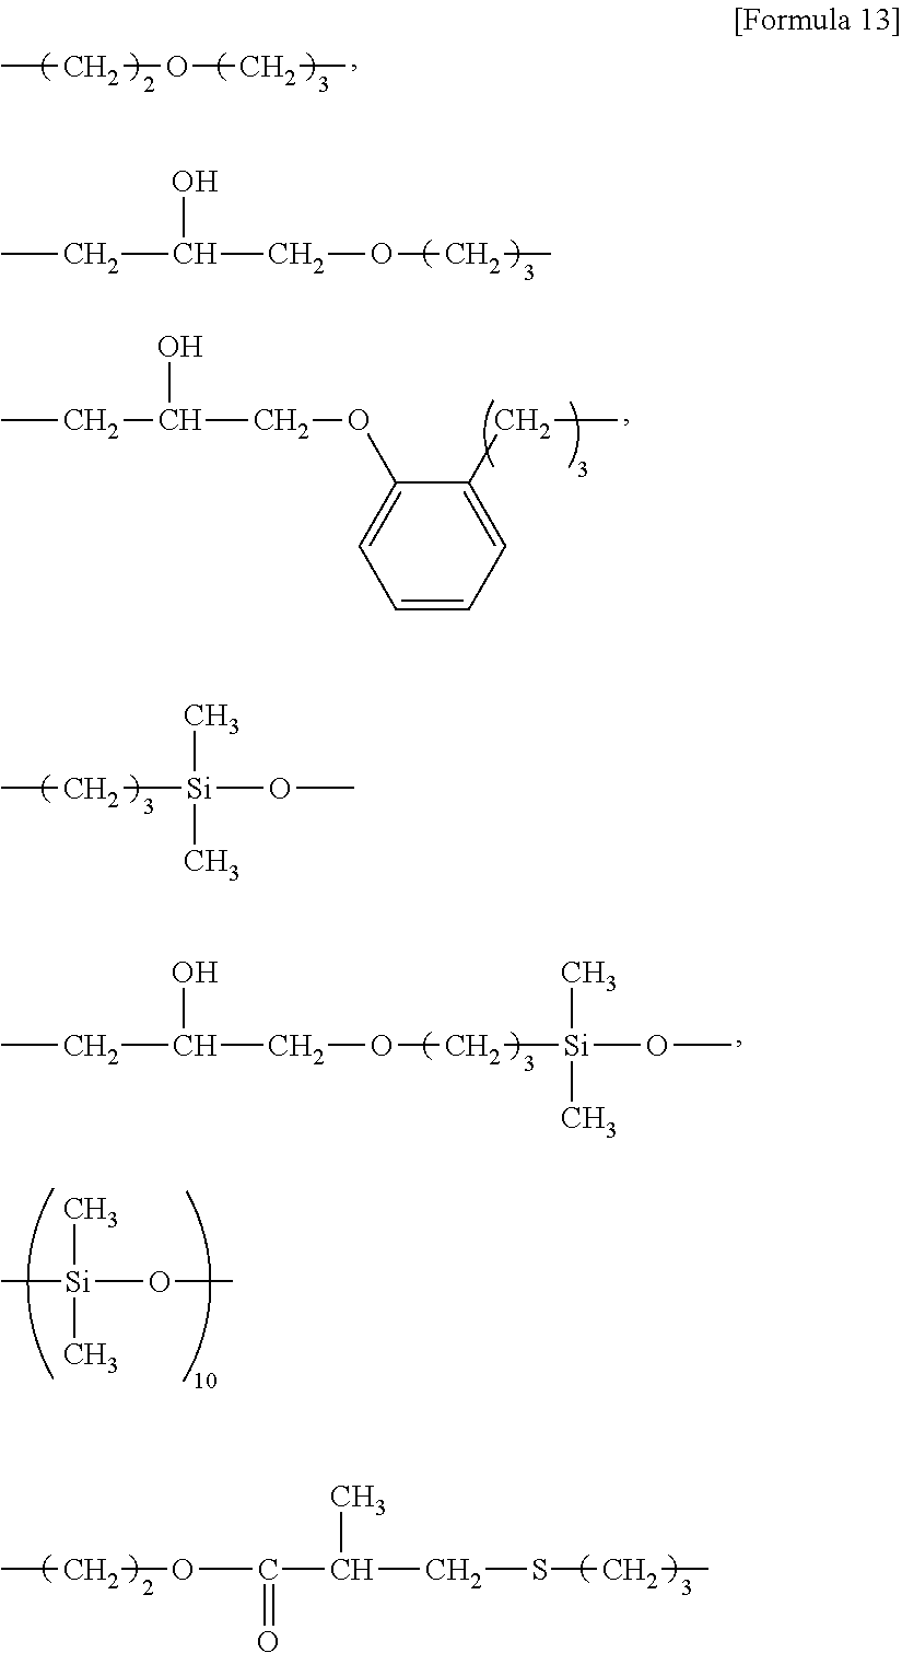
CCOCC.C(COCC)(O)CC.CCC(COC1=CC=CC=C1CC)O.CC[Si](C)(C)OC.C(COC[Si](C)(C)OC)(O)CC.C[Si](C)(C)OC.C(CSCC)(C)C(OCC)=O
